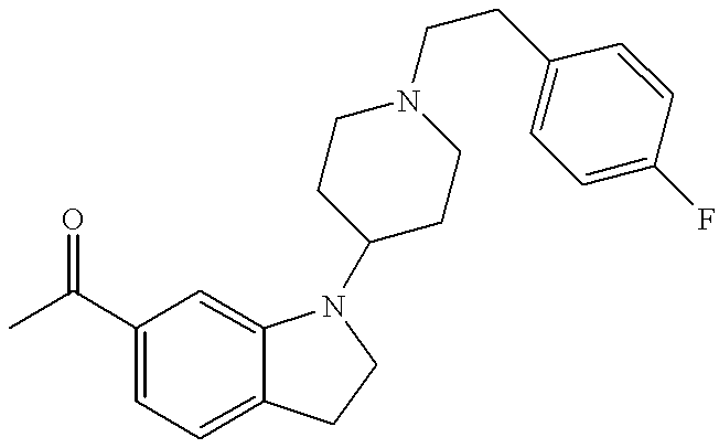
C1(C(C)=O)=CC=C2C(=C1)N(C1CCN(CCC3=CC=C(F)C=C3)CC1)CC2
